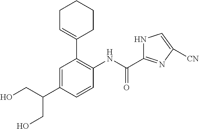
OCC(C1=CC(C2=CCCCC2)=C(NC(C2=NC([CN])=CN2)=O)C=C1)CO
